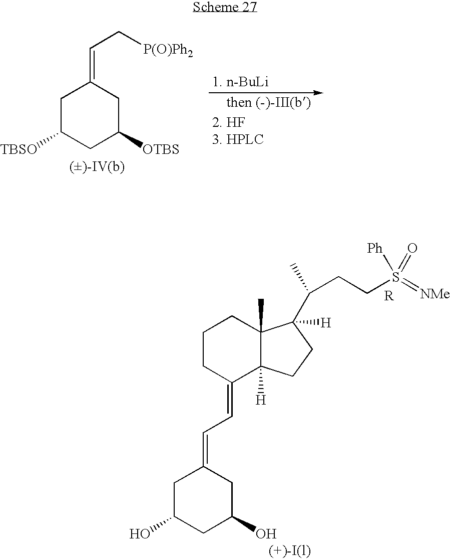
C1C([TBSO])CC([OTBS])CC1=CC[P(O)Ph2].C1CC(=CC=C2CC(O)CC(O)C2)C2([H])C(C)(C1)C(C(C)CCS(=[NMe])([Ph])=O)([H])CC2.[R]
